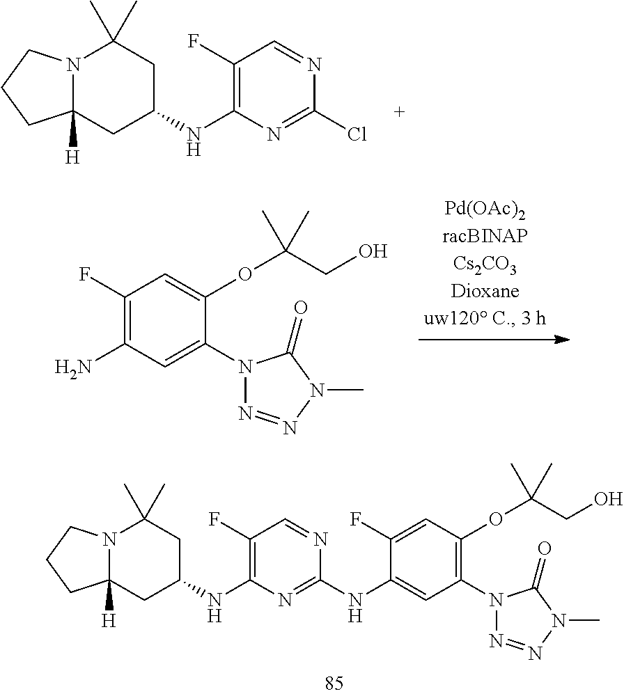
N12C([H])(CC(NC3=C(F)C=NC(Cl)=N3)CC1(C)C)CCC2.C1(N2N=NN(C)C2=O)=CC(N)=C(F)C=C1OC(CO)(C)C.N12C([H])(CC(NC3=C(F)C=NC(NC4=CC(N5N=NN(C)C5=O)=C(OC(CO)(C)C)C=C4F)=N3)CC1(C)C)CCC2
